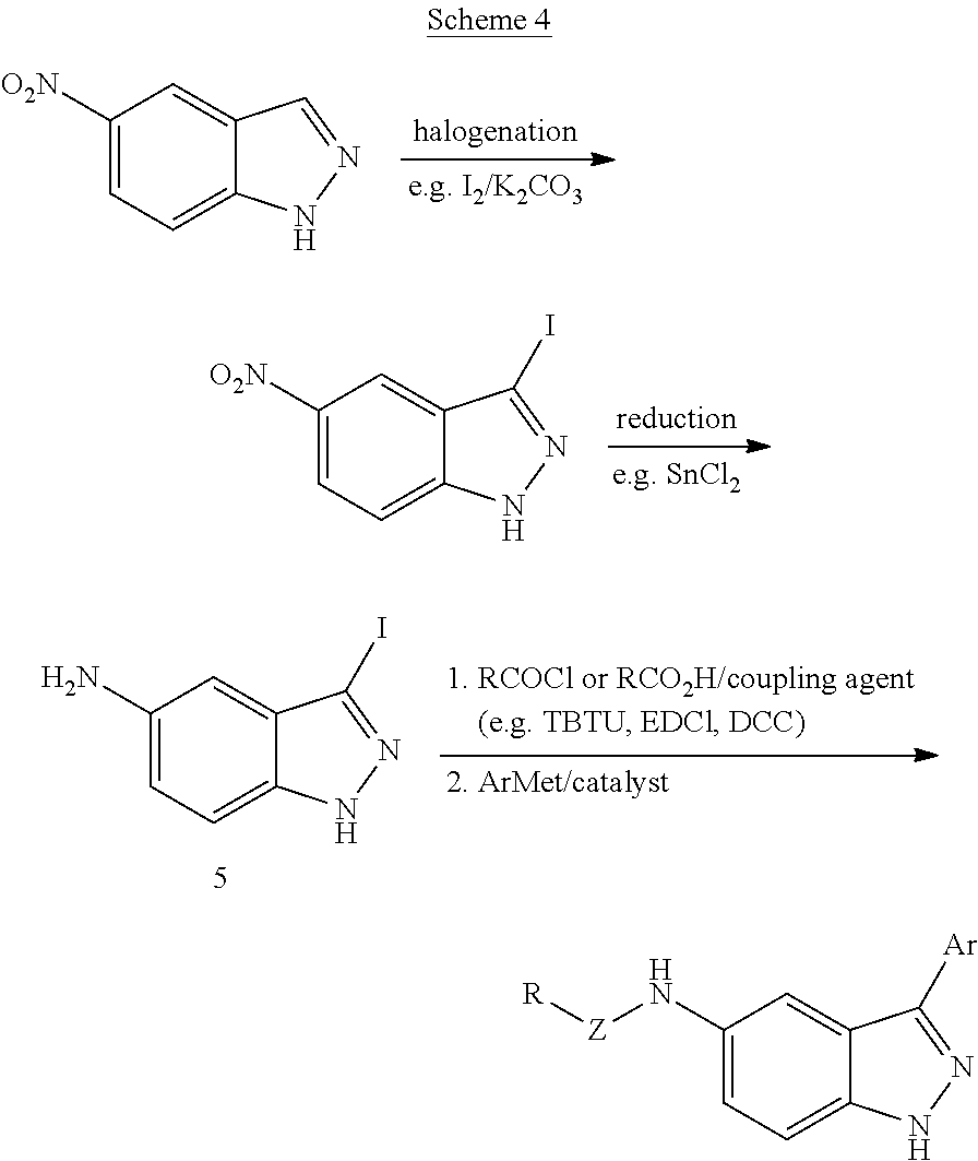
C1([O2N])=CC=C2C(=C1)C=NN2.C1([O2N])=CC=C2C(=C1)C(I)=NN2.C1(N)=CC=C2C(=C1)C(I)=NN2.C1(N[Z][R])=CC=C2C(=C1)C([Ar])=NN2
